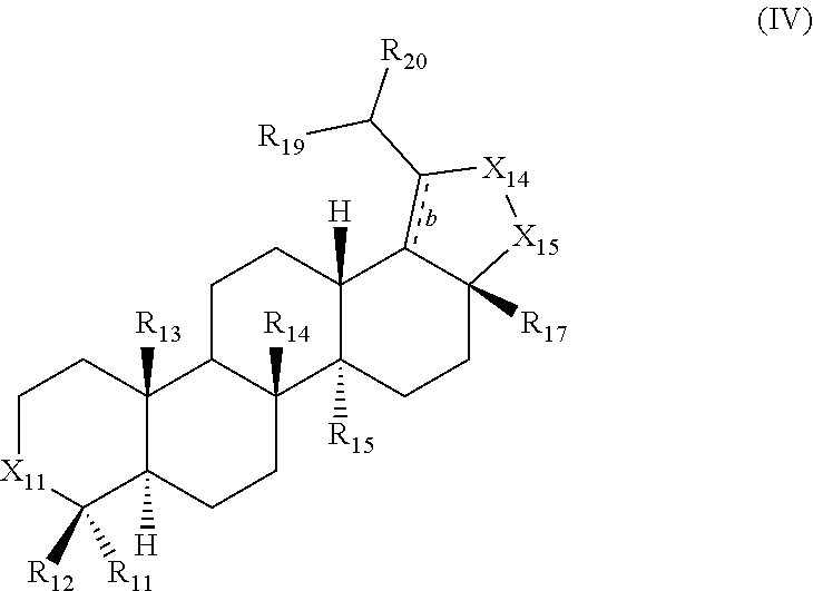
C1[X11]C([R12])([R11])C2([H])C([R13])(C1)C1C([R14])(CC2)C2([R15])C([H])(CC1)c1c(C([R20])[R19])[X14][X15]C1([R17])CC2
